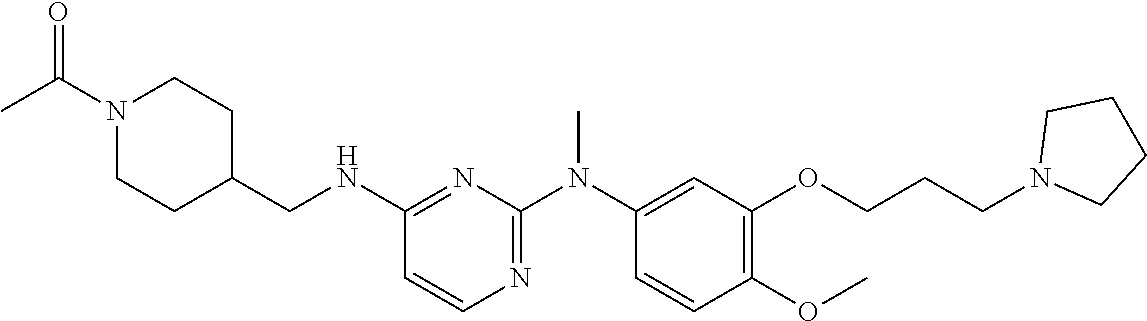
C1(NCC2CCN(C(C)=O)CC2)=NC(N(C2=CC(OCCCN3CCCC3)=C(OC)C=C2)C)=NC=C1
